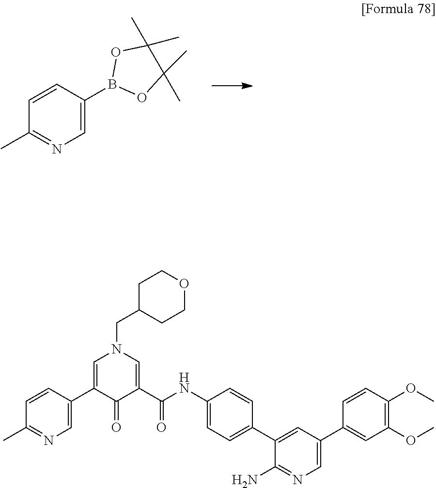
C1(C)=NC=C(B2OC(C)(C)C(C)(C)O2)C=C1.C1(NC(=O)C2=CN(CC3CCOCC3)C=C(C3=CN=C(C)C=C3)C2=O)=CC=C(C2=CC(C3=CC(OC)=C(OC)C=C3)=CN=C2N)C=C1
